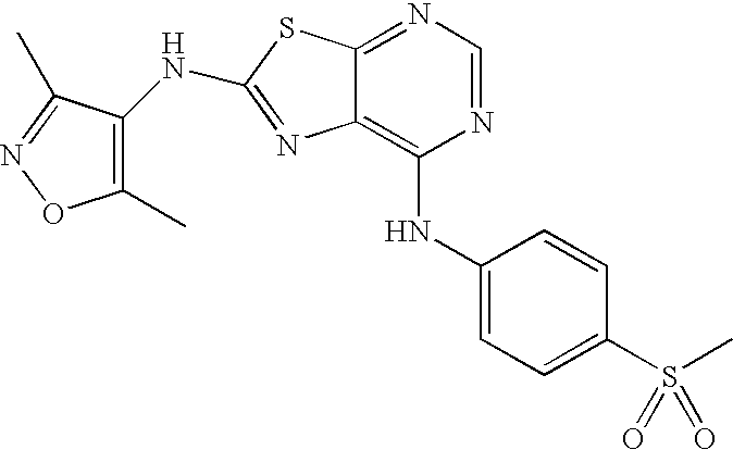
N1=CN=C2C(=C1NC1=CC=C(S(C)(=O)=O)C=C1)N=C(NC1=C(C)ON=C1C)S2
